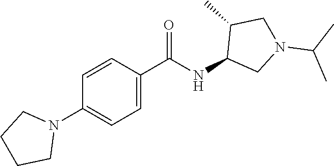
C1=CC(N2CCCC2)=CC=C1C(NC1CN(C(C)C)CC1C)=O
